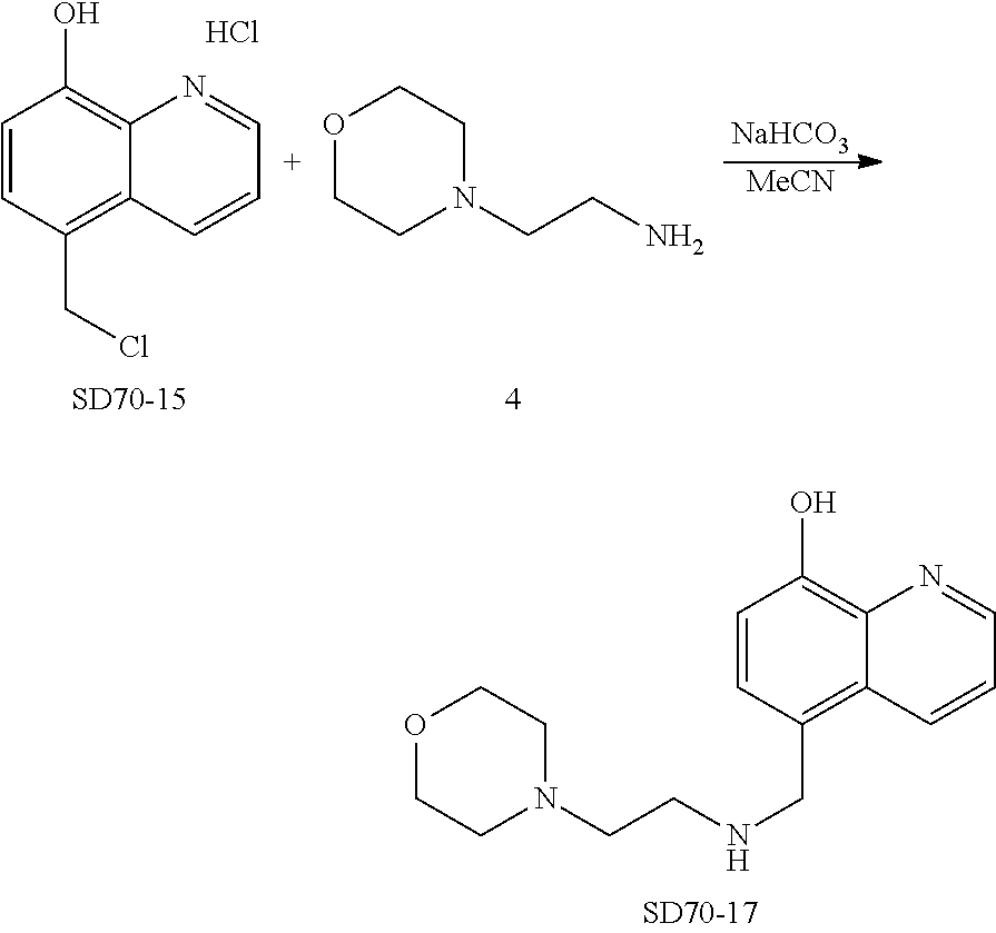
C1=CC(CCl)=C2C(=C1O)N=CC=C2.O1CCN(CCN)CC1.Cl.[NaHCO3].[MeCN].C1=CC(CNCCN2CCOCC2)=C2C(=C1O)N=CC=C2
